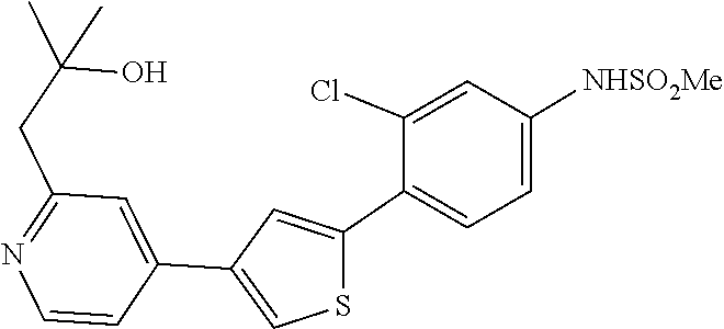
C1(C2=CC(C3=CC(CC(C)(C)O)=NC=C3)=CS2)=CC=C([NHSO2Me])C=C1Cl
